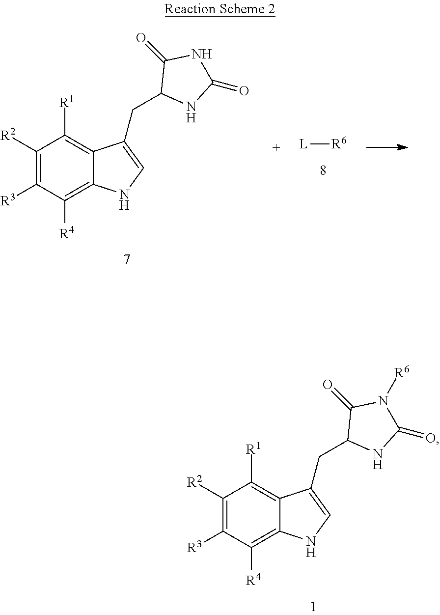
C1([R2])=C([R3])C([R4])=C2C(=C1[R1])C(CC1NC(=O)N([R6])C1=O)=CN2.C1([R2])=C([R3])C([R4])=C2C(=C1[R1])C(CC1NC(=O)NC1=O)=CN2.[L][R6]
